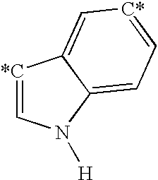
[*C]1=CN([H])C2=CC=[C*]C=C12
